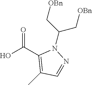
O=C(C1=C(C)C=NN1C(C[OBn])C[OBn])O
